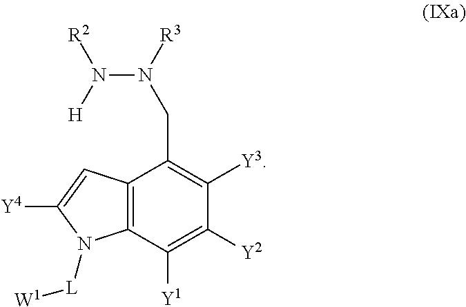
C12=C(C([Y1])=C([Y2])C([Y3])=C1CN(N([H])[R2])[R3])N([L][W1])C([Y4])=C2
